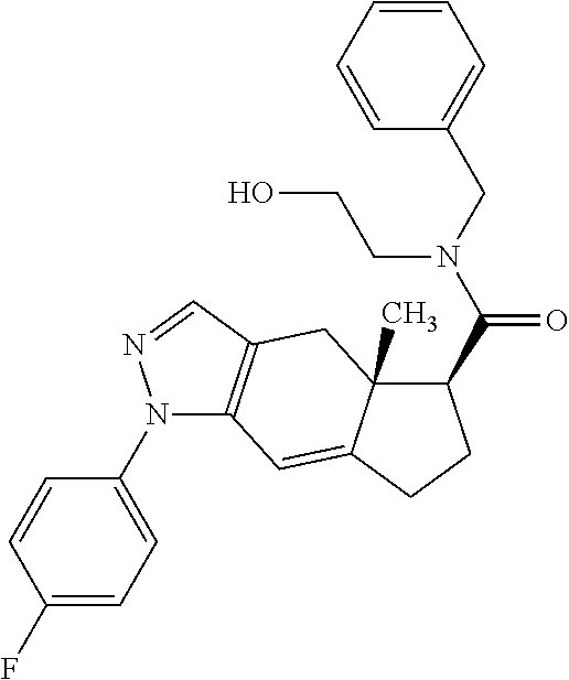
N1(C2=CC=C(F)C=C2)C2=C(C=N1)CC1(C)C(=C2)CCC1C(N(CC1=CC=CC=C1)CCO)=O
